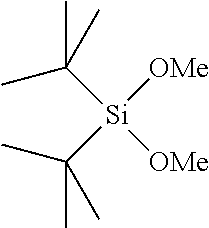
C([Si]([OMe])(C(C)(C)C)[OMe])(C)(C)C
